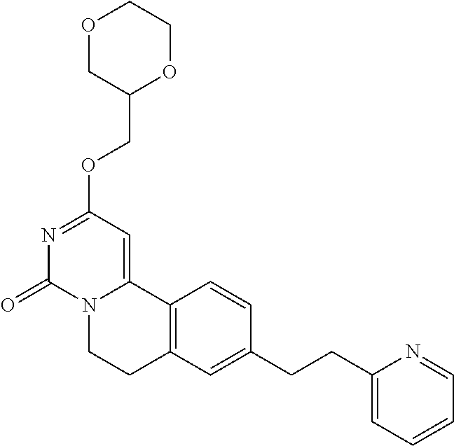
O1CC(COC2=NC(=O)N3C(=C2)C2=C(CC3)C=C(CCC3=CC=CC=N3)C=C2)OCC1
